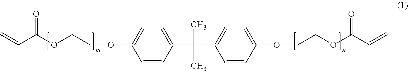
C(C(OCCOC1=CC=C(C(C2=CC=C(OCCOC(C=C)=O)C=C2)(C)C)C=C1)=O)=C
